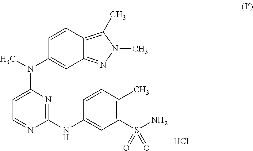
C1=NC(NC2=CC(S(N)(=O)=O)=C(C)C=C2)=NC(N(C)C2=CC3=NN(C)C(C)=C3C=C2)=C1.Cl
